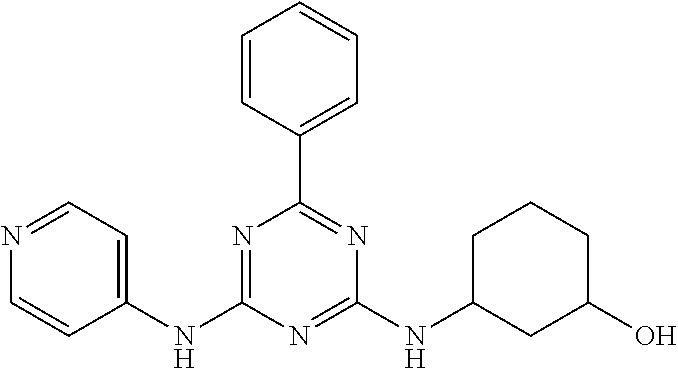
N1=CC=C(NC2=NC(C3=CC=CC=C3)=NC(NC3CC(O)CCC3)=N2)C=C1
